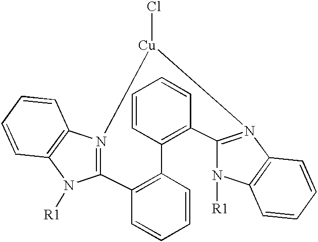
C12=C(C=CC=C1)C1=N(C3=C(N1[R1])C=CC=C3)[Cu](Cl)N1=C(C3=C2C=CC=C3)N([R1])C2=C1C=CC=C2
